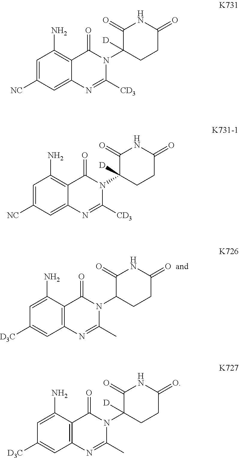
C1=C(N)C2=C(C=C1[D3C])N=C(C)N(C1CCC(=O)NC1=O)C2=O.C1=C([NC])C=C2C(=C1N)C(=O)N(C1([D])CCC(=O)NC1=O)C([CD3])=N2.C1=C([NC])C=C2C(=C1N)C(=O)N(C1([D])CCC(=O)NC1=O)C([CD3])=N2.C1=C(N)C2=C(C=C1[D3C])N=C(C)N(C1([D])CCC(=O)NC1=O)C2=O
